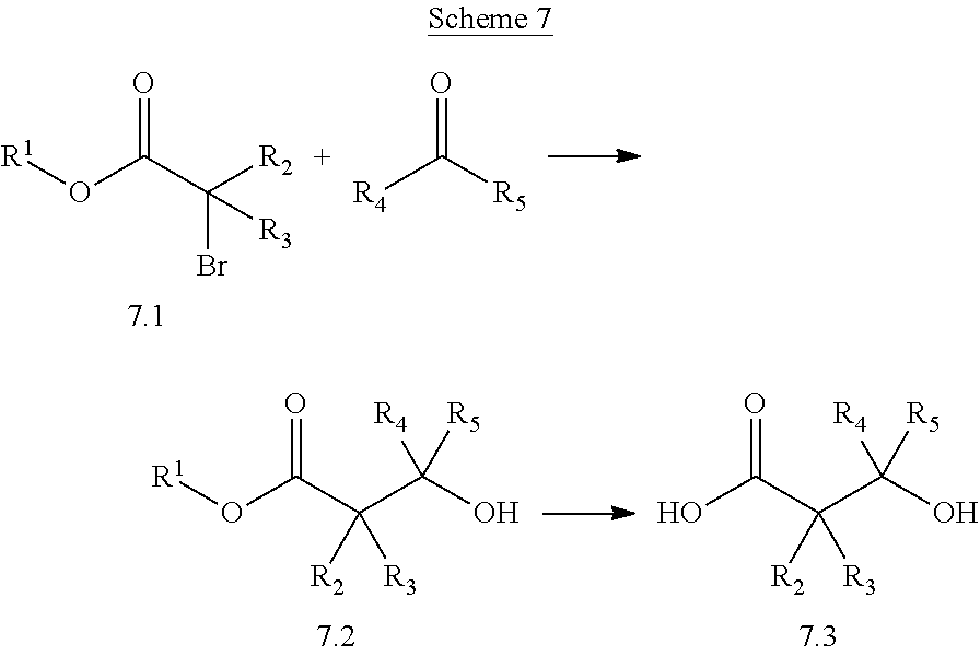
O=C(C([R2])(Br)[R3])O[R1].O=C([R5])[R4].O=C(C([R2])(C(O)([R4])[R5])[R3])O[R1].O=C(C([R2])(C(O)([R4])[R5])[R3])O
